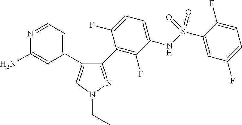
C1=NC(N)=CC(C2=CN(CC)N=C2C2=C(F)C(NS(C3=CC(F)=CC=C3F)(=O)=O)=CC=C2F)=C1
